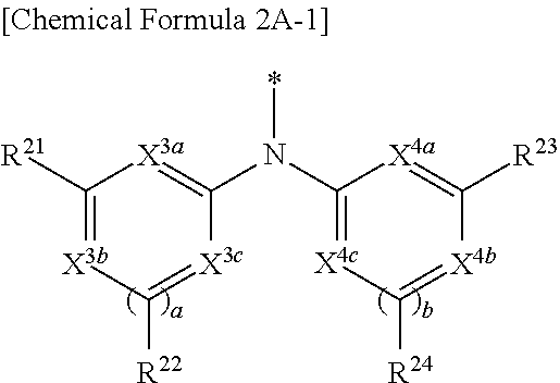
C1([R21])=[X3b]C([R22])=[X3c]C(N(C2=[X4c]C([R24])=[X4b]C([R23])=[X4a]2)*)=[X3a]1
